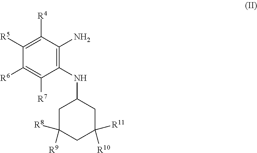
C1(NC2CC([R8])([R9])CC([R11])([R10])C2)=C(N)C([R4])=C([R5])C([R6])=C1[R7]
